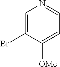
C1=C(Br)C([OMe])=CC=N1
